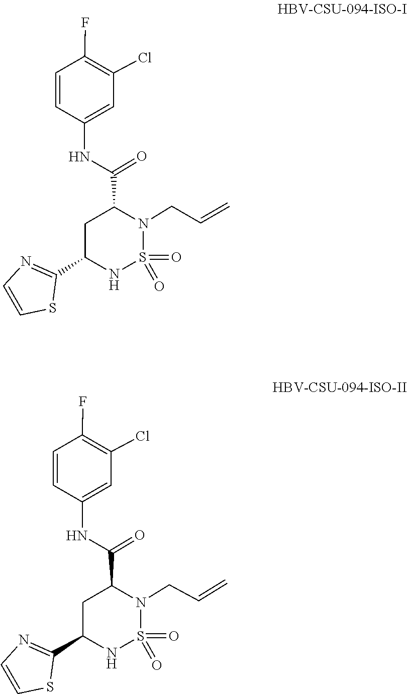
O=S1(=O)N(CC=C)C(C(NC2=CC(Cl)=C(F)C=C2)=O)CC(C2=NC=CS2)N1.O=S1(=O)N(CC=C)C(C(NC2=CC(Cl)=C(F)C=C2)=O)CC(C2=NC=CS2)N1
